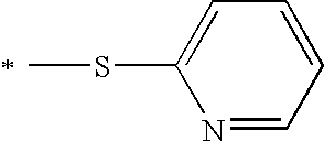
N1=CC=CC=C1SC
